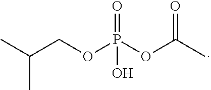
C(COP(OC(C)=O)(=O)O)(C)C
